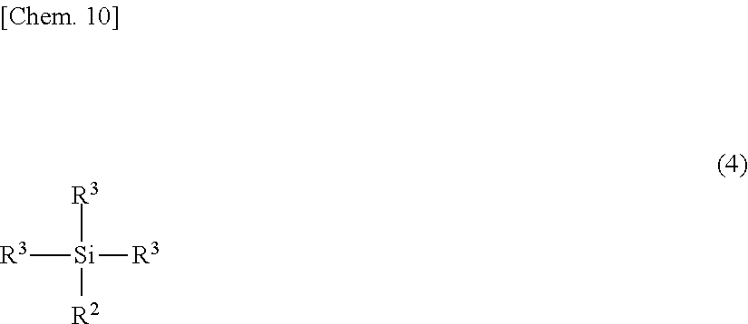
[R3][Si]([R3])([R2])[R3]
